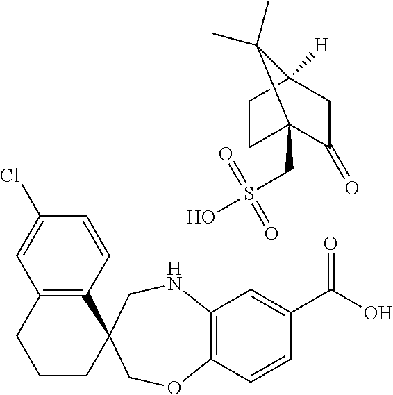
C12=C(C=CC(Cl)=C1)C1(CCC2)COC2=C(NC1)C=C(C(O)=O)C=C2.OS(=O)(=O)CC12CCC([H])(CC1=O)C2(C)C
